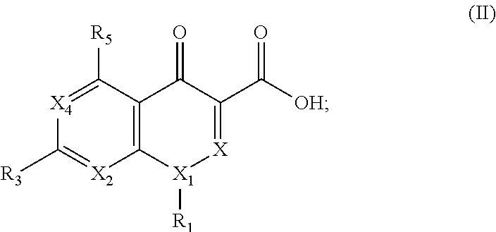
C12=C([X1]([R1])[X]=C(C([OH])=O)C1=O)[X2]=C([R3])[X4]=C2[R5]
